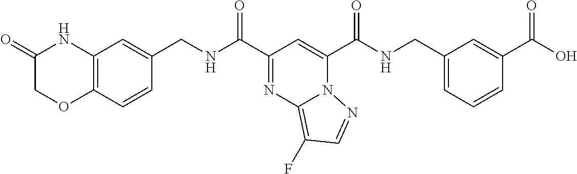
C1(C(NCC2=CC3=C(C=C2)OCC(=O)N3)=O)=NC2=C(F)C=NN2C(C(NCC2=CC=CC(C(=O)O)=C2)=O)=C1
